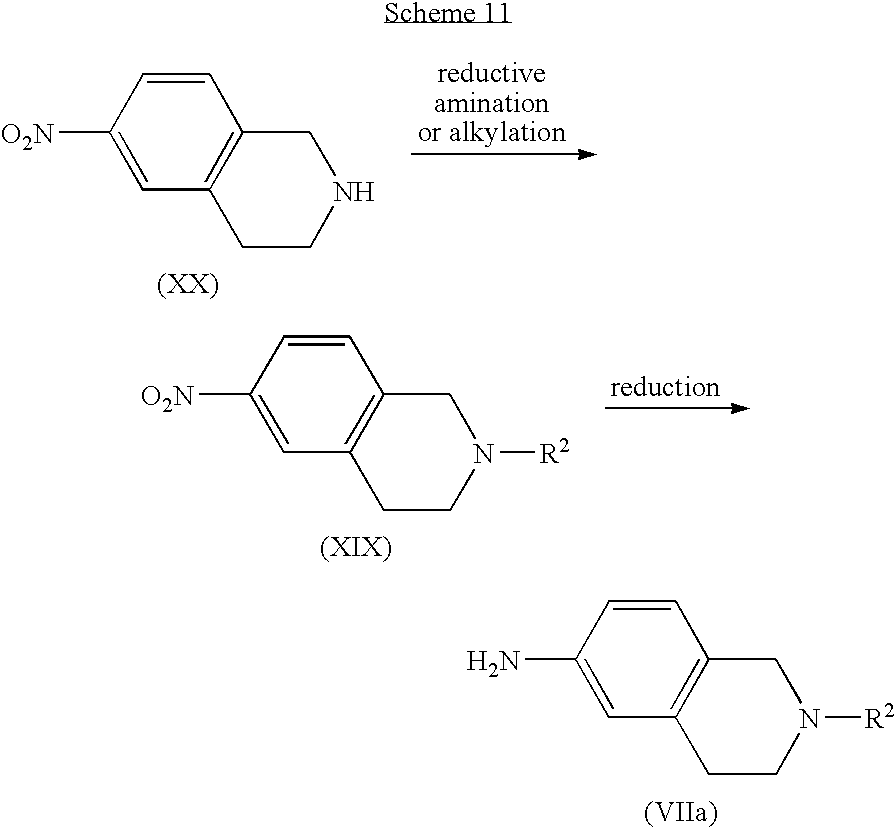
C12=C(C=C(N)C=C1)CCN([R2])C2.C12=C(C=C([O2N])C=C1)CCNC2.C12=C(C=C([O2N])C=C1)CCN([R2])C2
